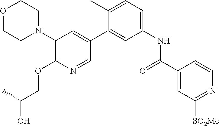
C1(N2CCOCC2)=C(OCC(O)C)N=CC(C2=CC(NC(C3=CC([SO2Me])=NC=C3)=O)=CC=C2C)=C1
